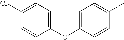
C1(OC2=CC=C(C)C=C2)=CC=C(Cl)C=C1
